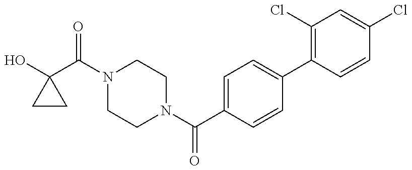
C1(O)(C(N2CCN(C(C3=CC=C(C4=C(Cl)C=C(Cl)C=C4)C=C3)=O)CC2)=O)CC1
